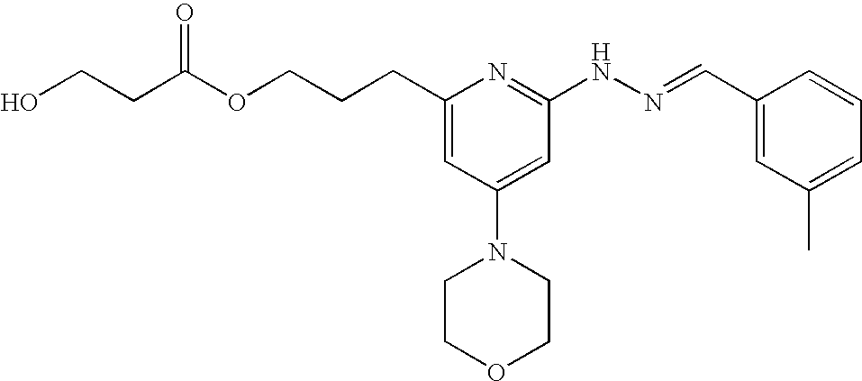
O(CCCC1=CC(N2CCOCC2)=CC(NN=CC2=CC(C)=CC=C2)=N1)C(CCO)=O
